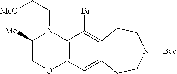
C1([Me])COC2=C(N1CC[OMe])C(Br)=C1C(=C2)CCN([Boc])CC1
